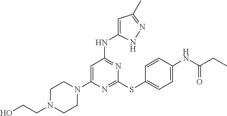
C1CN(C2=CC(NC3=CC(C)=NN3)=NC(SC3=CC=C(NC(CC)=O)C=C3)=N2)CCN1CCO
